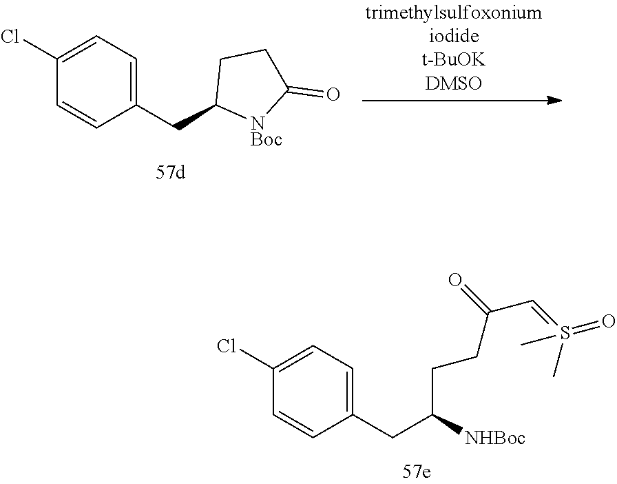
C1(CC(CCC(C=S(C)(C)=O)=O)[NHBoc])=CC=C(Cl)C=C1.C1(CC2[NBoc]C(=O)CC2)=CC=C(Cl)C=C1
